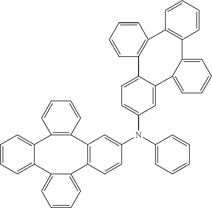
C1=CC=CC2=C1C1=C(C=CC(N(C3=CC=CC=C3)C3=CC=C4C5=C(C=CC=C5)C5=C(C=CC=C5)C5=CC=CC=C5C4=C3)=C1)C1=CC=CC=C1C1=CC=CC=C12
